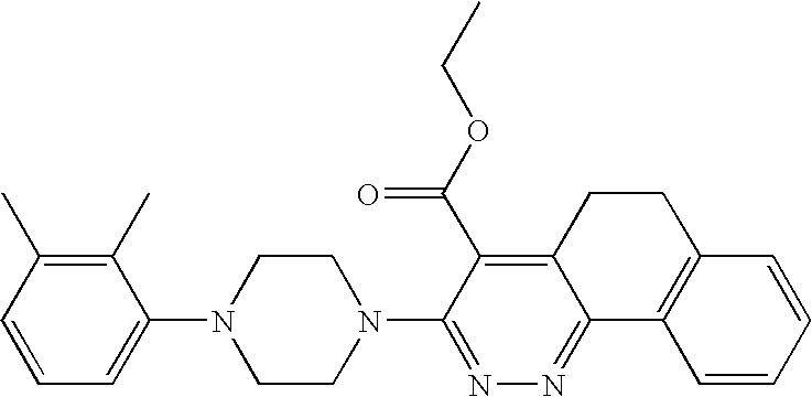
N1(C2=NN=C3C(=C2C(OCC)=O)CCC2=C3C=CC=C2)CCN(C2=CC=CC(C)=C2C)CC1
